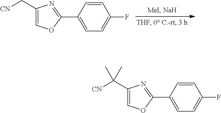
C1(C2=CC=C(F)C=C2)=NC(C[CN])=CO1.C1(C2=CC=C(F)C=C2)=NC(C([CN])(C)C)=CO1
